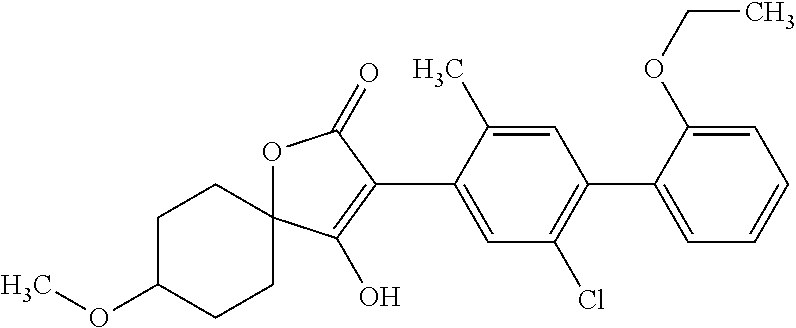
O1C2(C(O)=C(C3=CC(Cl)=C(C4=CC=CC=C4OCC)C=C3C)C1=O)CCC(OC)CC2
